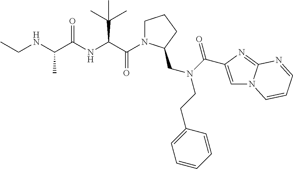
C(NC(C(NC(C(=O)N1CCCC1CN(C(=O)C1=CN2C(=N1)N=CC=C2)CCC1=CC=CC=C1)C(C)(C)C)=O)C)C
